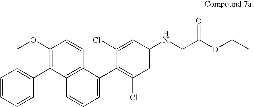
C1(OC)=C(C2=CC=CC=C2)C2=C(C=C1)C(C1=C(Cl)C=C(NCC(OCC)=O)C=C1Cl)=CC=C2
